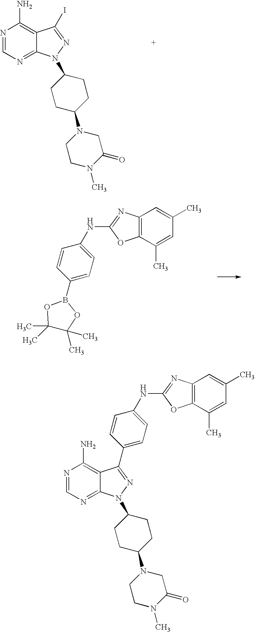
N1=CN=C2C(=C1N)C(I)=NN2C1CCC(N2CCN(C)C(=O)C2)CC1.C12=C(C(C)=CC(C)=C1)OC(NC1=CC=C(B3OC(C)(C)C(C)(C)O3)C=C1)=N2.C12=C(C(C)=CC(C)=C1)OC(NC1=CC=C(C3=NN(C4CCC(N5CCN(C)C(=O)C5)CC4)C4=NC=NC(N)=C43)C=C1)=N2
